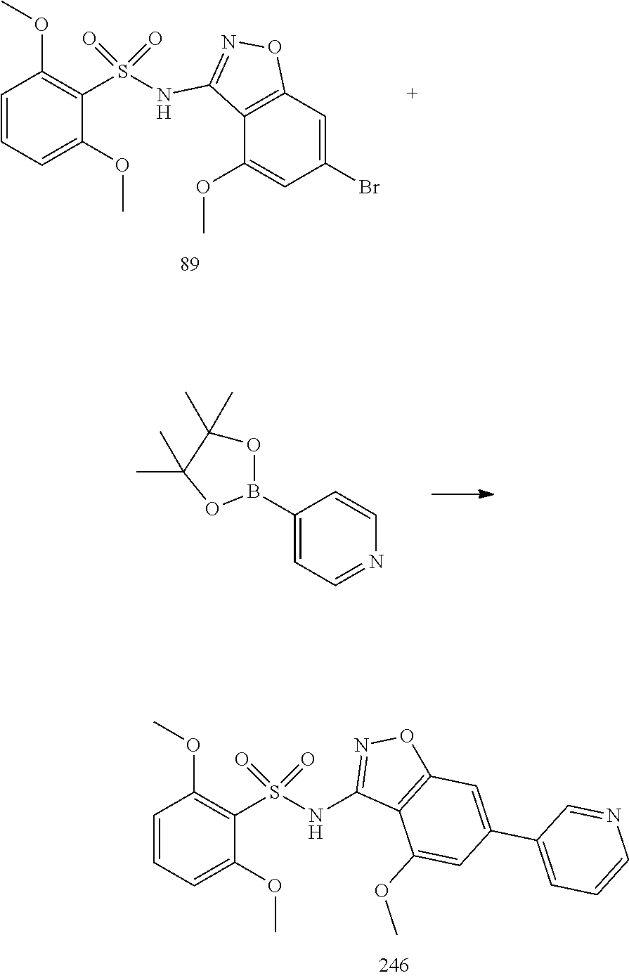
C1=CC=C(OC)C(S(=O)(=O)NC2=NOC3=C2C(OC)=CC(Br)=C3)=C1OC.C1(B2OC(C)(C)C(C)(C)O2)=CC=NC=C1.C1=CC=C(OC)C(S(=O)(=O)NC2=NOC3=C2C(OC)=CC(C2=CC=CN=C2)=C3)=C1OC
